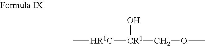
C[HR1C][CR1](COC)O
